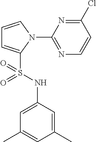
C1=CN(C2=NC=CC(Cl)=N2)C(S(NC2=CC(C)=CC(C)=C2)(=O)=O)=C1
